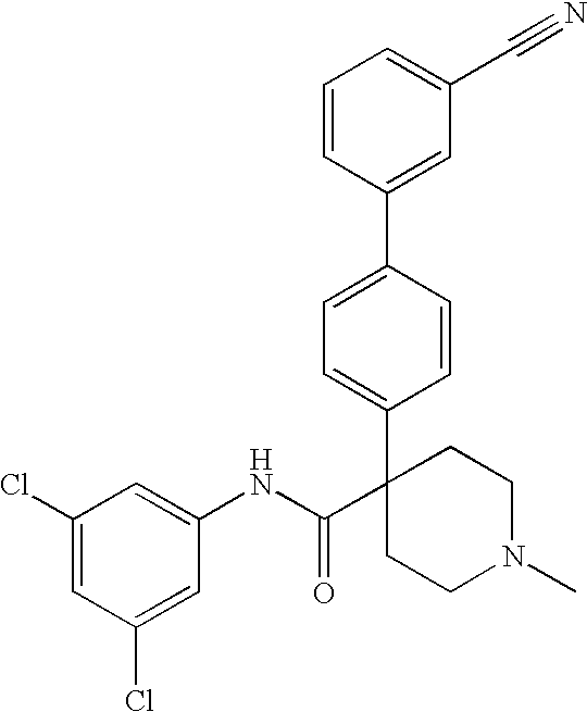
C1=CC(C2=CC=C(C3(C(NC4=CC(Cl)=CC(Cl)=C4)=O)CCN(C)CC3)C=C2)=CC(C#N)=C1
